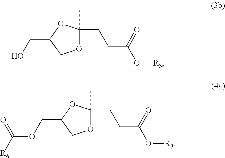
O1C(C)(CCC(=O)O[R3])OC(CO)C1.O1C(C)(CCC(=O)O[R3])OC(COC([R6])=O)C1
